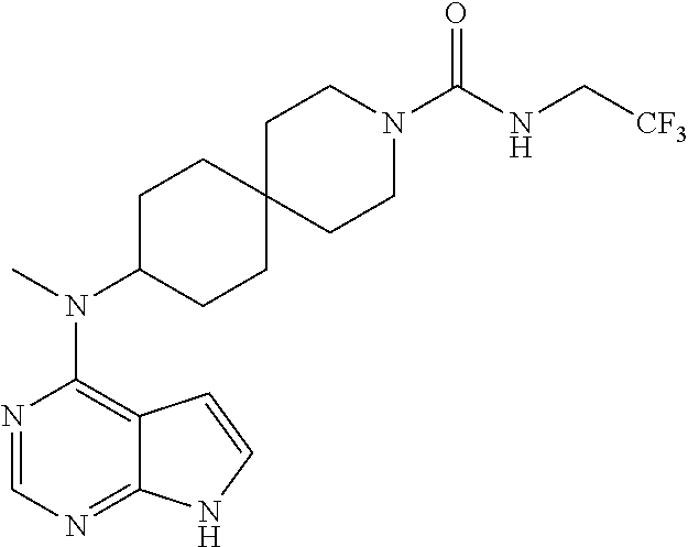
N1=CN=C2C(=C1N(C)C1CCC3(CC1)CCN(C(NC[CF3])=O)CC3)C=CN2
